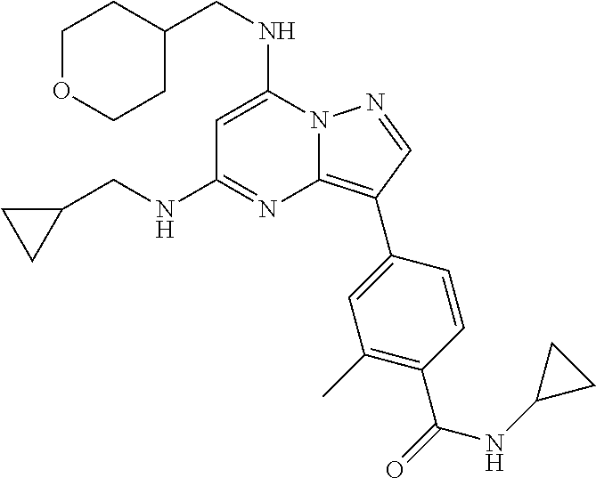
C(NC1=CC(NCC2CC2)=NC2=C(C3=CC(C)=C(C(=O)NC4CC4)C=C3)C=NN12)C1CCOCC1
